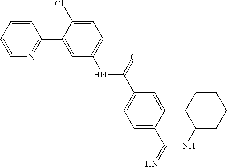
C1C(NC(C2=CC=C(C(NC3=CC=C(Cl)C(C4=NC=CC=C4)=C3)=O)C=C2)=N)CCCC1
